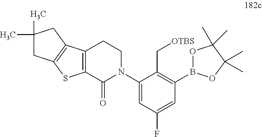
C1(C)(C)CC2=C(C1)C1=C(S2)C(=O)N(C2=CC(F)=CC(B3OC(C)(C)C(C)(C)O3)=C2C[OTBS])CC1
